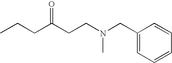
C1(CN(CCC(CCC)=O)C)=CC=CC=C1
